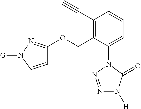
C1(C#C)=C(COC2=NN([G])C=C2)C(N2N=NN([H])C2=O)=CC=C1
